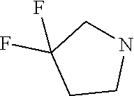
N1CC(F)(F)CC1
